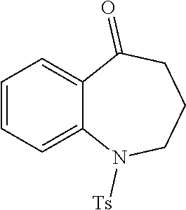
C1=CC=C2C(=C1)C(=O)CCCN2[Ts]
